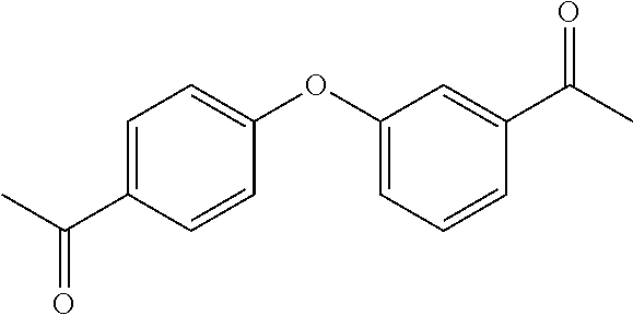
C1(OC2=CC=CC(C(C)=O)=C2)=CC=C(C(C)=O)C=C1
